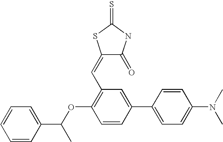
C1=CC=C(C(OC2=C(C=C3C(=O)NC(=S)S3)C=C(C3=CC=C(N(C)C)C=C3)C=C2)C)C=C1
